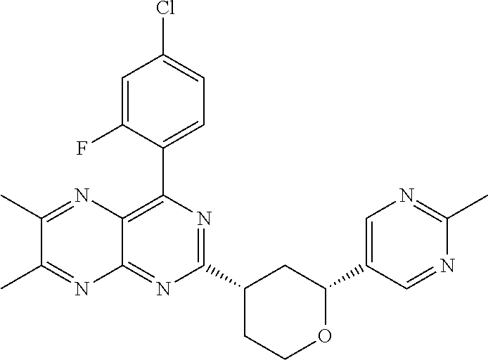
C1(C2=CN=C(C)N=C2)OCCC(C2=NC(C3=CC=C(Cl)C=C3F)=C3C(=N2)N=C(C)C(C)=N3)C1
